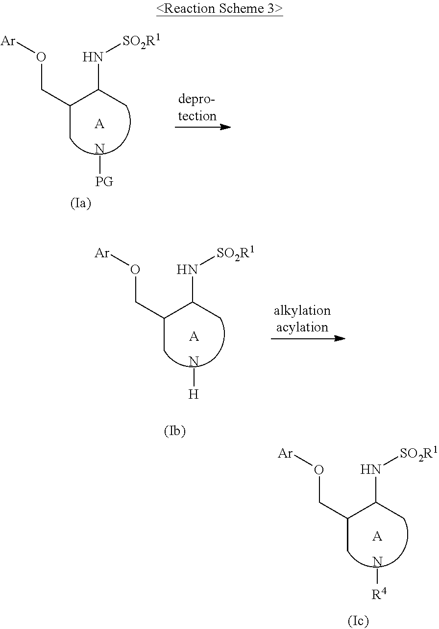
N(C(C(C)CO[Ar])C)[SO2R1].[A].N[PG].N(C(C(C)CO[Ar])C)[SO2R1].[A].N[H].N(C(C(C)CO[Ar])C)[SO2R1].[A].N[R4]
